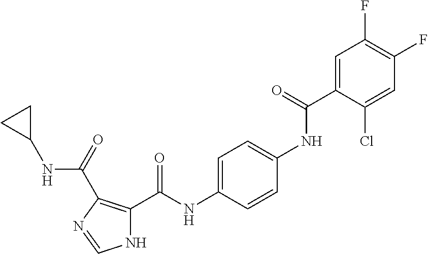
C1=C(C(NC2=CC=C(NC(C3=C(C(=O)NC4CC4)N=CN3)=O)C=C2)=O)C(Cl)=CC(F)=C1F
